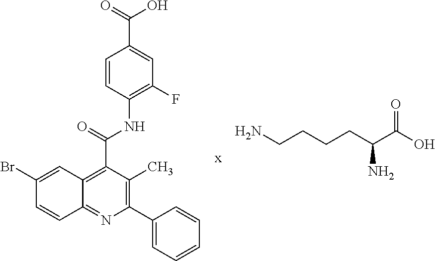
NCCCCC(C(O)=O)N.C1=CC(NC(C2=C3C(=NC(C4=CC=CC=C4)=C2C)C=CC(Br)=C3)=O)=C(F)C=C1C(=O)O
